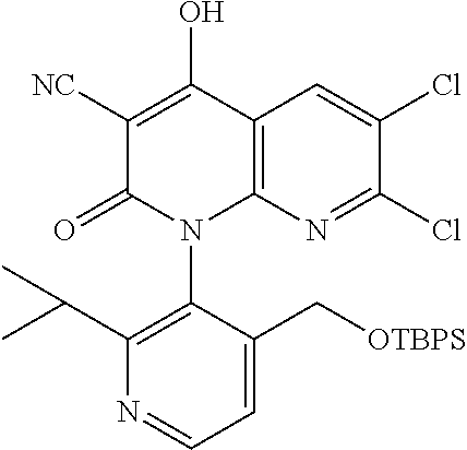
C1([NC])=C(O)C2=C(N(C3=C(C(C)C)N=CC=C3C[OTBPS])C1=O)N=C(Cl)C(Cl)=C2
